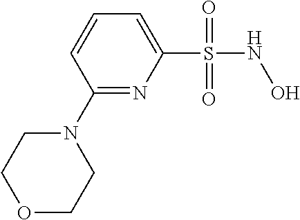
O1CCN(C2=NC(S(NO)(=O)=O)=CC=C2)CC1
